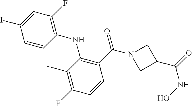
C1=CC(NC2=C(C(=O)N3CC(C(=O)NO)C3)C=CC(F)=C2F)=C(F)C=C1I
